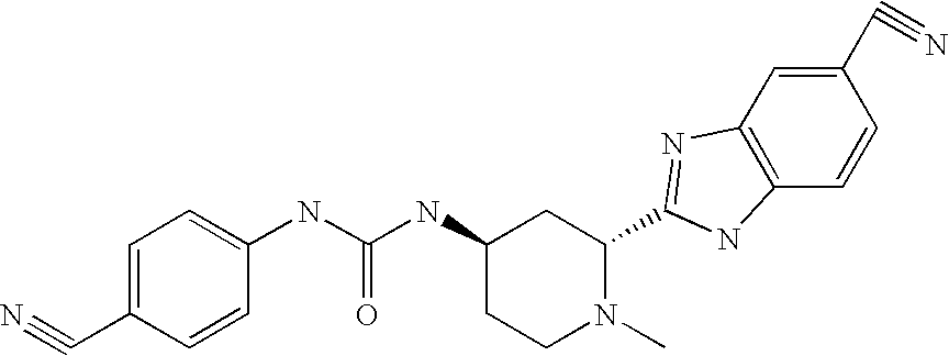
C1=C(C#N)C=CC(NC(NC2CCN(C)C(C3=NC4=C(C=CC(C#N)=C4)N3)C2)=O)=C1
